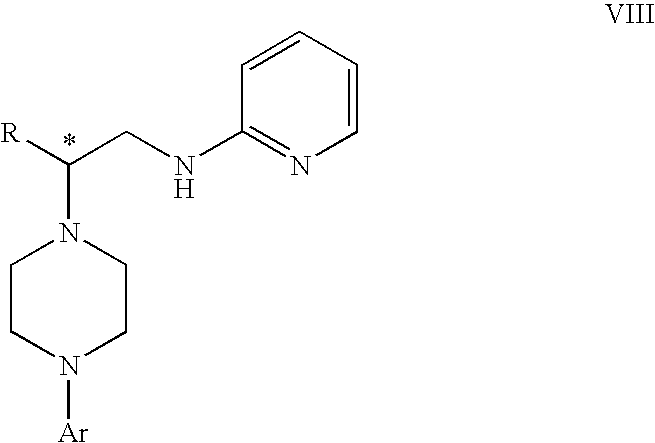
C1=CC=CC(NCC([R])N2CCN([Ar])CC2)=N1
